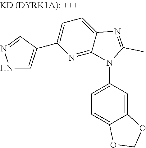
C1=C(N2C3=NC(C4=CNN=C4)=CC=C3N=C2C)C=C2C(=C1)OCO2
